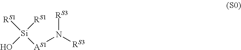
[RS1][Si]([AS1]N([RS3])[RS3])(O)[RS1]
